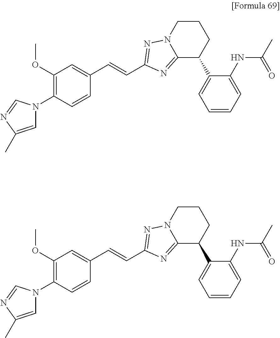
C1=C(C)N=CN1C1=C(OC)C=C(C=CC2=NN3C(=N2)C(C2=CC=CC=C2NC(=O)C)CCC3)C=C1.C1=C(C)N=CN1C1=C(OC)C=C(C=CC2=NN3C(=N2)C(C2=CC=CC=C2NC(=O)C)CCC3)C=C1
